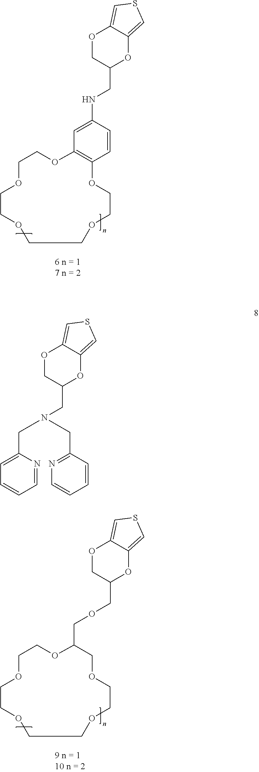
C1=CC(NCC2OC3=CSC=C3OC2)=CC2=C1OCCOCCOCCOCCO2.C1OCCOCCOCCOCCOC1COCC1OC2=CSC=C2OC1.C(C1OC2=CSC=C2OC1)N(CC1=NC=CC=C1)CC1=CC=CC=N1
